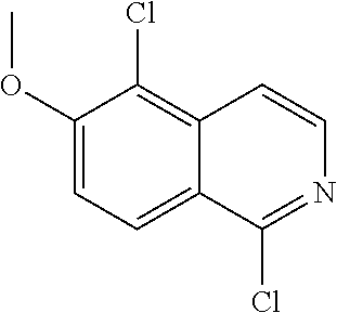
C1(OC)=CC=C2C(=C1Cl)C=CN=C2Cl
